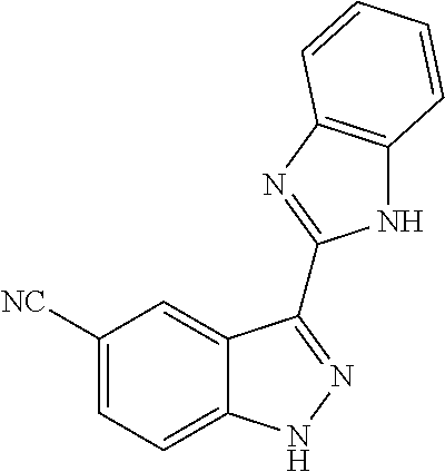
C1([NC])=CC=C2C(=C1)C(C1=NC3=C(N1)C=CC=C3)=NN2
